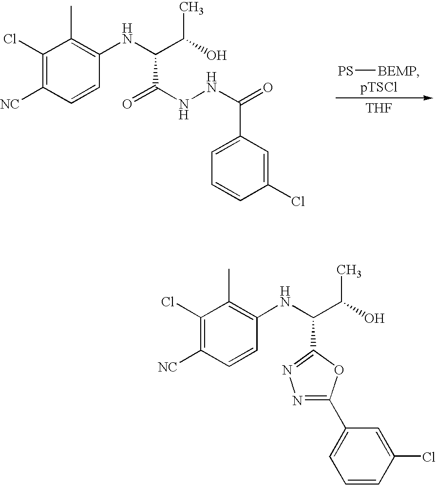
[PS][BEMP].[THF].C1(Cl)=C([NC])C=CC(NC(C(O)C)C(NNC(=O)C2=CC=CC(Cl)=C2)=O)=C1C.C1(Cl)=C([NC])C=CC(NC(C(O)C)C2=NN=C(C3=CC=CC(Cl)=C3)O2)=C1C
